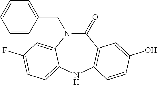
C1(CN2C(=O)C3=C(NC4=CC=C(F)C=C24)C=CC(O)=C3)=CC=CC=C1
